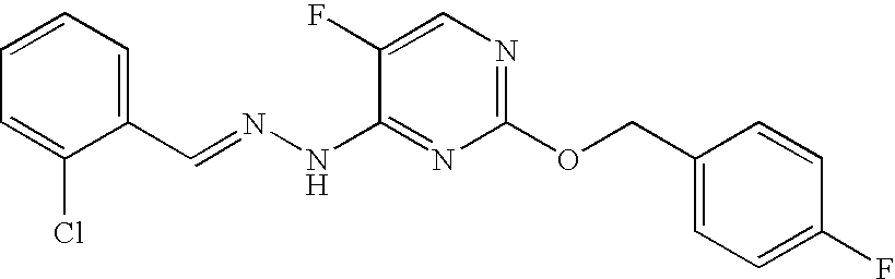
C1=CC=C(Cl)C(C=NNC2=NC(OCC3=CC=C(F)C=C3)=NC=C2F)=C1
